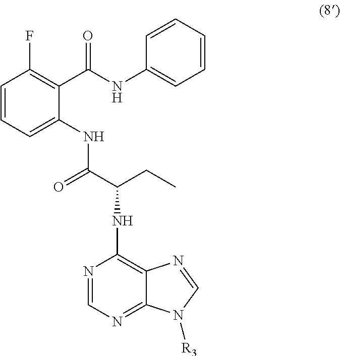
C1=CC=C(NC(=O)C(NC2=C3C(=NC=N2)N([R3])C=N3)CC)C(C(NC2=CC=CC=C2)=O)=C1F
